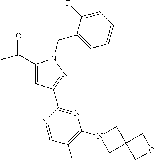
C1(C(=O)C)=CC(C2=NC(N3CC4(C3)COC4)=C(F)C=N2)=NN1CC1=CC=CC=C1F
